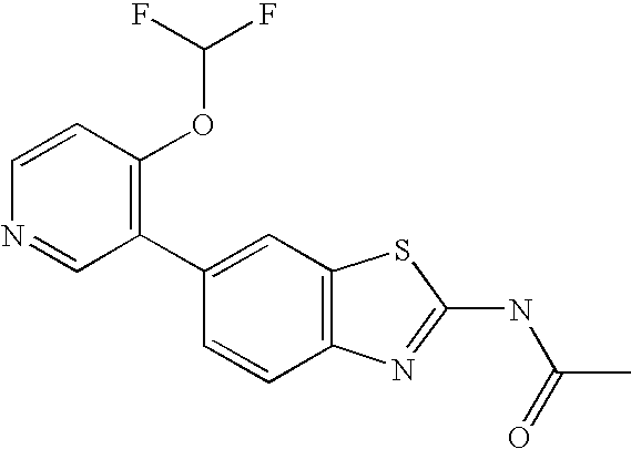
C1(C2=CC3=C(C=C2)N=C(NC(=O)C)S3)=C(OC(F)F)C=CN=C1
